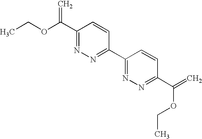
C1(C(OCC)=C)=NN=C(C2=NN=C(C(=C)OCC)C=C2)C=C1
